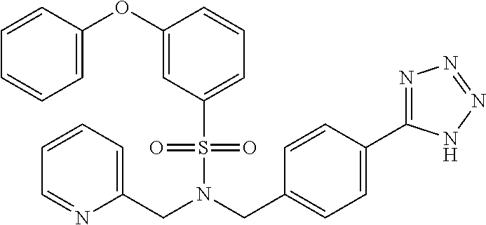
C1=CC(OC2=CC(S(=O)(=O)N(CC3=CC=C(C4=NN=NN4)C=C3)CC3=CC=CC=N3)=CC=C2)=CC=C1
